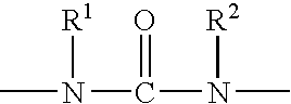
CN(C(N(C)[R2])=O)[R1]
